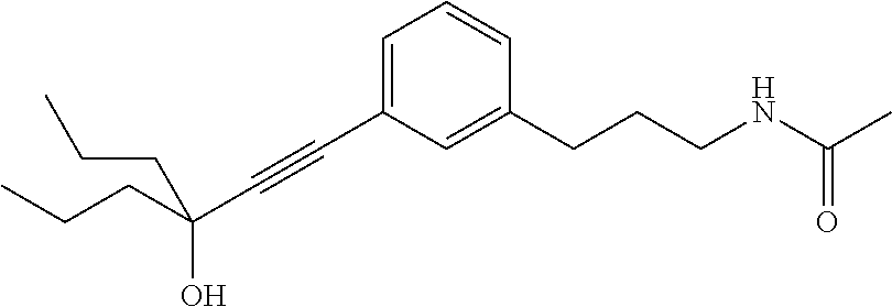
C1=C(C#CC(O)(CCC)CCC)C=C(CCCNC(C)=O)C=C1
